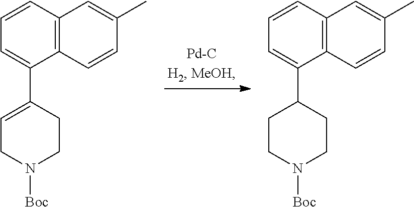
N1([Boc])CCC(C2=CC=CC3=C2C=CC(C)=C3)=CC1.N1([Boc])CCC(C2=CC=CC3=C2C=CC(C)=C3)CC1
